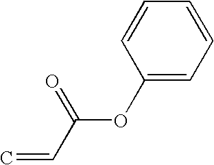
C(OC1=CC=CC=C1)(C=C)=O
